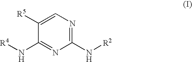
C1(N[R4])=NC(N[R2])=NC=C1[R5]
